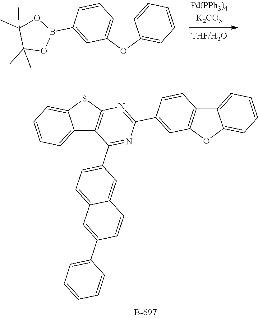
C12=CC=CC=C1OC1=C2C=CC(B2OC(C)(C)C(C)(C)O2)=C1.C12=CC=CC=C1OC1=C2C=CC(C2=NC3=C(C(C4=CC=C5C(=C4)C=CC(C4=CC=CC=C4)=C5)=N2)C2=CC=CC=C2S3)=C1
